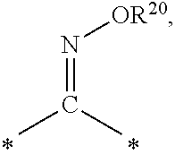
N(=C(C)C)[OR20]
